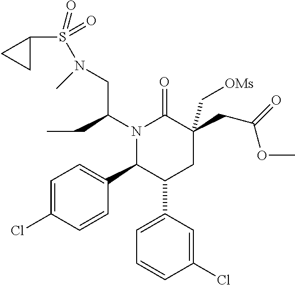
N1(C(CN(S(C2CC2)(=O)=O)C)CC)C(C2=CC=C(Cl)C=C2)C(C2=CC=CC(Cl)=C2)CC(CC(=O)OC)(C[OMs])C1=O
